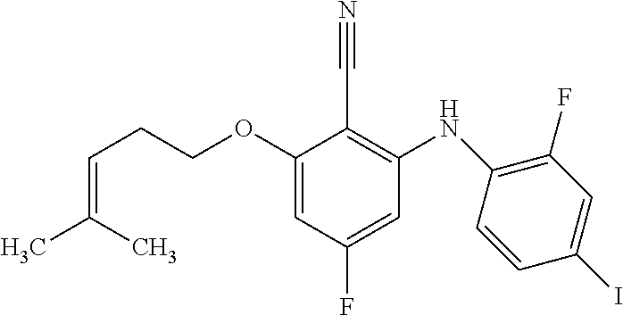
C(OC1=CC(F)=CC(NC2=C(F)C=C(I)C=C2)=C1C#N)CC=C(C)C
